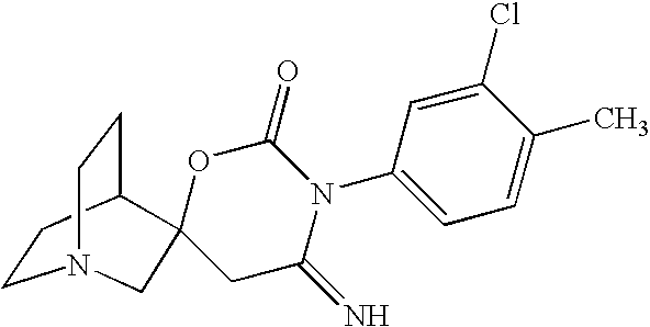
C1CC2CCN1CC21CC(=N)N(C2=CC=C(C)C(Cl)=C2)C(=O)O1
